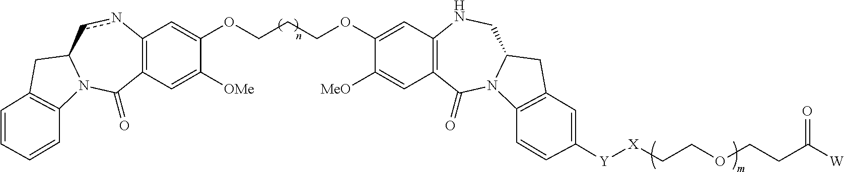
C12=C(C=C([OMe])C(OCCCOC3=CC4=C(C=C3[MeO])C(=O)N3C(CN4)CC4=C3C=CC([Y][X]CCOCCC([W])=O)=C4)=C1)C(=O)N1C(cn2)CC2=C1C=CC=C2
